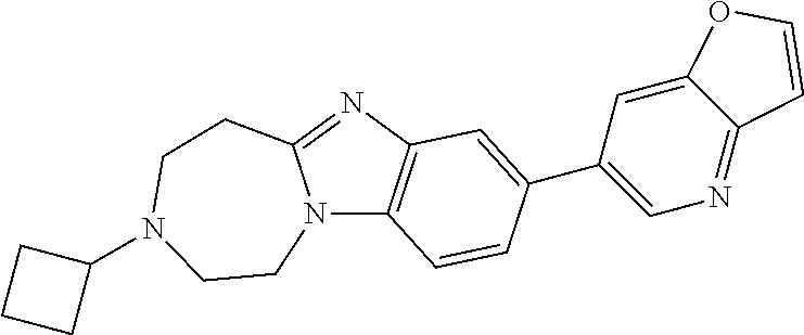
N12C3=C(N=C1CCN(C1CCC1)CC2)C=C(C1=CN=C2C(=C1)OC=C2)C=C3
